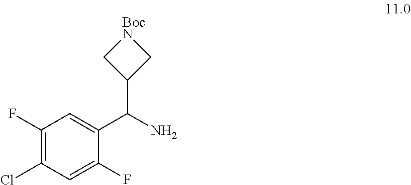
C1(F)=C(Cl)C=C(F)C(C(N)C2C[BocN]C2)=C1
